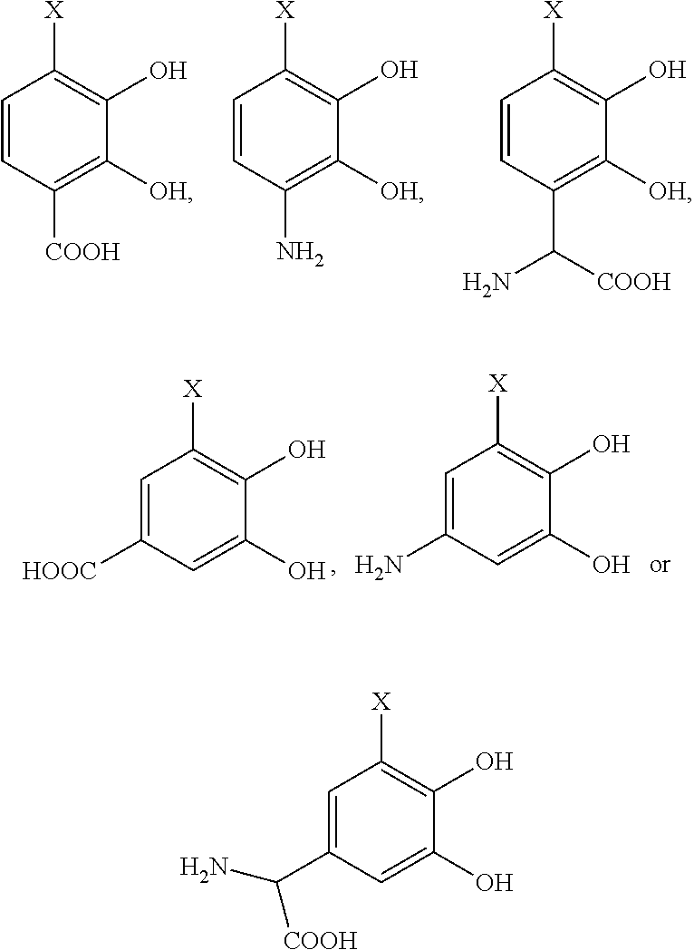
C1=CC([COOH])=C([OH])C(O)=C1[X].C1=CC(N)=C([OH])C(O)=C1[X].C1=CC(C([COOH])N)=C([OH])C(O)=C1[X].C1=C([HOOC])C=C(O)C(O)=C1[X].C1=C(N)C=C(O)C(O)=C1[X].C1=C(C(N)[COOH])C=C(O)C(O)=C1[X]
